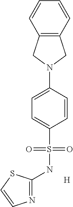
C12=C(C=CC=C1)CN(C1=CC=C(S(NC3=NC=CS3)(=O)=O)C=C1)C2.[H]
